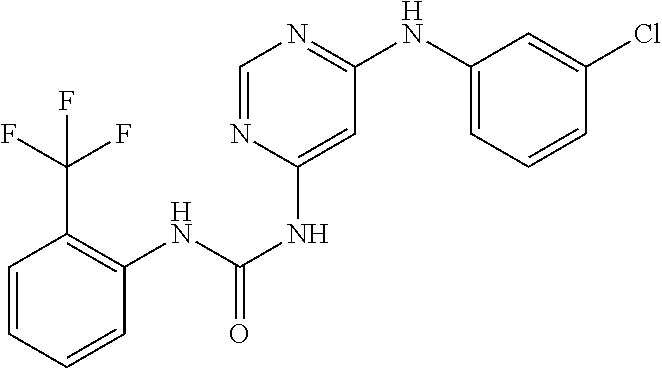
C1=CC=C(NC2=NC=NC(NC(NC3=C(C(F)(F)F)C=CC=C3)=O)=C2)C=C1Cl
